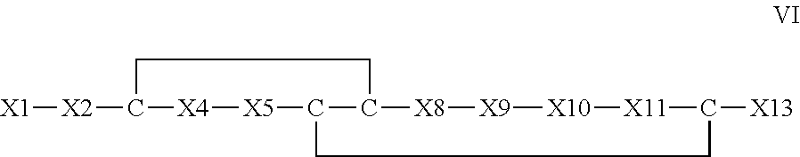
[X1][X2]C1[X4][X5]C2C([X8][X9][X10][X11]C([X13])CC2)CC1
